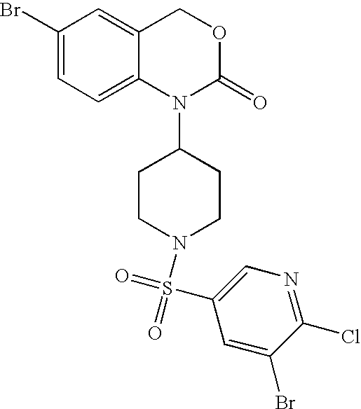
C1(Br)=CC=C2C(=C1)COC(=O)N2C1CCN(S(C2=CN=C(Cl)C(Br)=C2)(=O)=O)CC1
